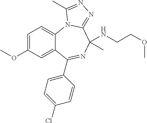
C12=CC(OC)=CC=C1N1C(=NN=C1C)C(C)(NCCOC)N=C2C1=CC=C(Cl)C=C1
